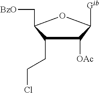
C1(CCCl)C([OAc])C([Gib])OC1C[BzO]
